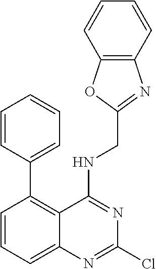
C1=CC=CC=C1C1=C2C(=CC=C1)N=C(Cl)N=C2NCC1=NC2=C(O1)C=CC=C2
